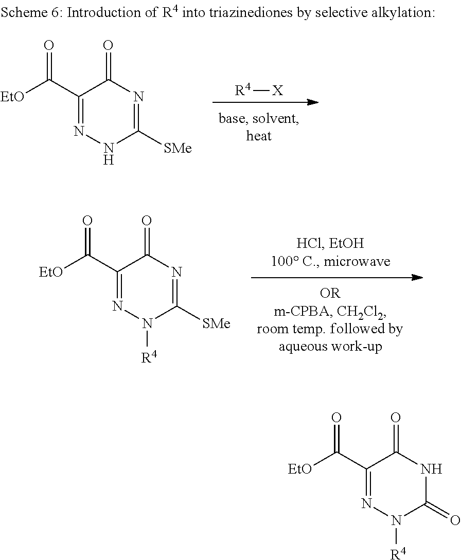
[R4][X].C1(C(=O)[EtO])=NNC([SMe])=NC1=O.C1(C(=O)[EtO])=NN([R4])C([SMe])=NC1=O.C1(C(=O)[EtO])=NN([R4])C(=O)NC1=O
